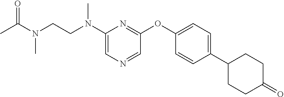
CC(N(C)CCN(C)C1=CN=CC(OC2=CC=C(C3CCC(=O)CC3)C=C2)=N1)=O
